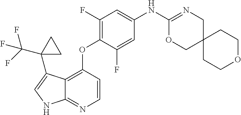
C12=C(OC3=C(F)C=C(NC4=NCC5(CO4)CCOCC5)C=C3F)C=CN=C1NC=C2C1(C(F)(F)F)CC1
